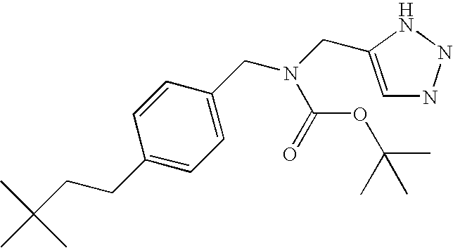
C1=CC(CCC(C)(C)C)=CC=C1CN(CC1=CNNN1)C(=O)OC(C)(C)C
